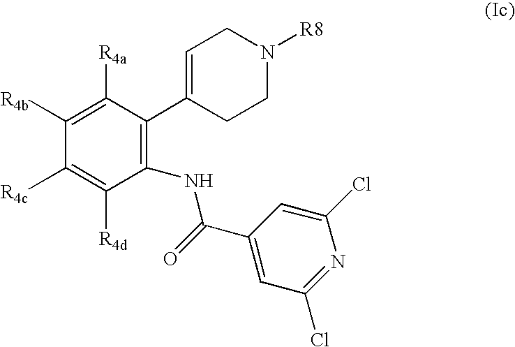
C1([R4b])=C([R4a])C(C2=CCN([R8])CC2)=C(NC(C2=CC(Cl)=NC(Cl)=C2)=O)C([R4d])=C1[R4c]
